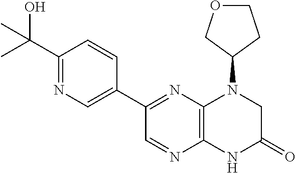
C1(C(C)(O)C)=NC=C(C2=NC3=C(N=C2)NC(=O)CN3C2COCC2)C=C1
